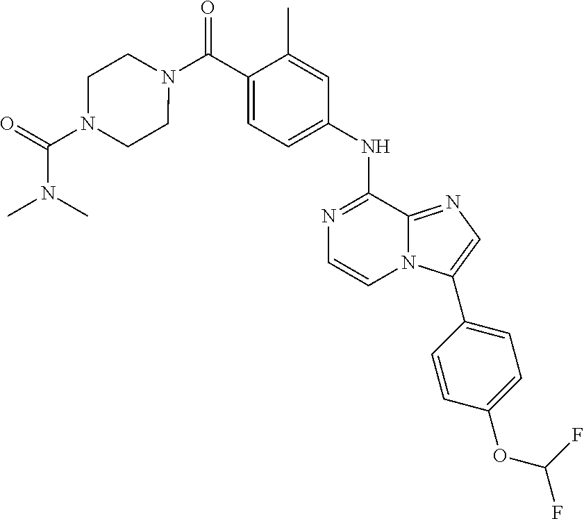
N1=C(NC2=CC=C(C(=O)N3CCN(C(=O)N(C)C)CC3)C(C)=C2)C2=NC=C(C3=CC=C(OC(F)F)C=C3)N2C=C1
